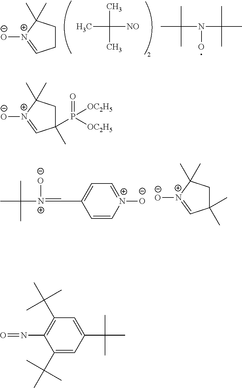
CC(C)([NO])C.C1CC(C)(C)[N+]([O-])=C1.CC(C)(C)N(O)C(C)(C)C.C1=C[N+]([O-])=CC=C1C=[N+]([O-])C(C)(C)C.C1(C)(C)CC(C)(C)[N+]([O-])=C1.C1(P(=O)([OC2H5])[OC2H5])(C)CC(C)(C)[N+]([O-])=C1.C1(C(C)(C)C)=CC(C(C)(C)C)=CC(C(C)(C)C)=C1N=O
